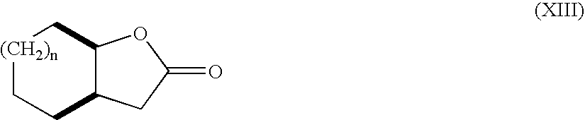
[(CH2)n]1CCC2C(C1)OC(=O)C2
